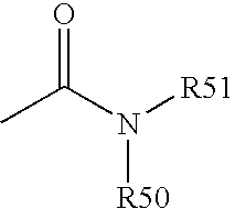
CC(N([R51])[R50])=O
